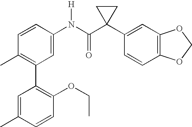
C1=CC(N(C(C2(C3=CC4=C(C=C3)OCO4)CC2)=O)[H])=CC(C2=C(OCC)C=CC(C)=C2)=C1C
